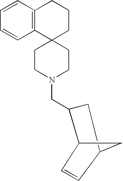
C1CN(CC2CC3CC2C=C3)CCC12CCCC1=C2C=CC=C1
